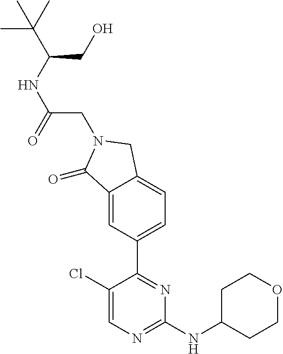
C1(Cl)=CN=C(NC2CCOCC2)N=C1C1=CC=C2C(=C1)C(=O)N(CC(NC(CO)C(C)(C)C)=O)C2
